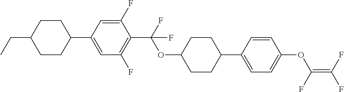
C1(C2=CC(F)=C(C(OC3CCC(C4=CC=C(OC(F)=C(F)F)C=C4)CC3)(F)F)C(F)=C2)CCC(CC)CC1
